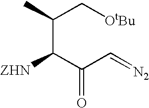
C(C(C(C=[N2])=O)[ZHN])(C[OtBu])C
